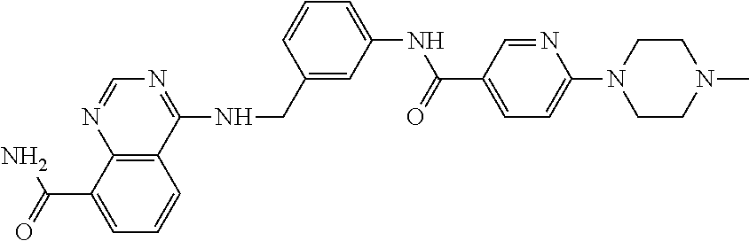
C(C1=CC=CC2=C1N=CN=C2NCC1=CC(NC(=O)C2=CC=C(N3CCN(C)CC3)N=C2)=CC=C1)(=O)N
